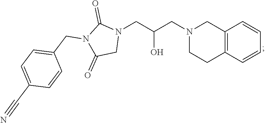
C12=C(C=CC=C1)CCN(CC(CN1C(=O)N(CC3=CC=C(C#N)C=C3)C(=O)C1)O)C2
